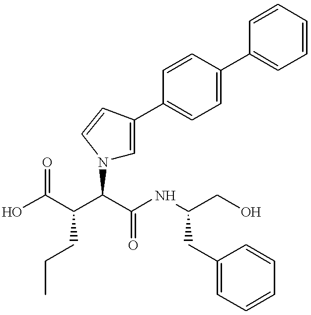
N1(C(C(C(O)=O)CCC)C(NC(CO)CC2=CC=CC=C2)=O)C=C(C2=CC=C(C3=CC=CC=C3)C=C2)C=C1
